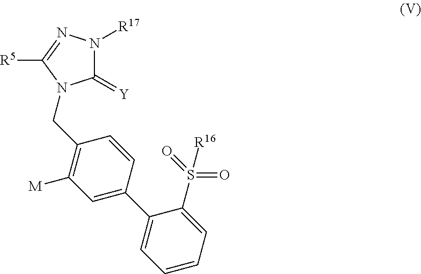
C1(=[Y])N([R17])N=C([R5])N1CC1=C([M])C=C(C2=CC=CC=C2S([R16])(=O)=O)C=C1
